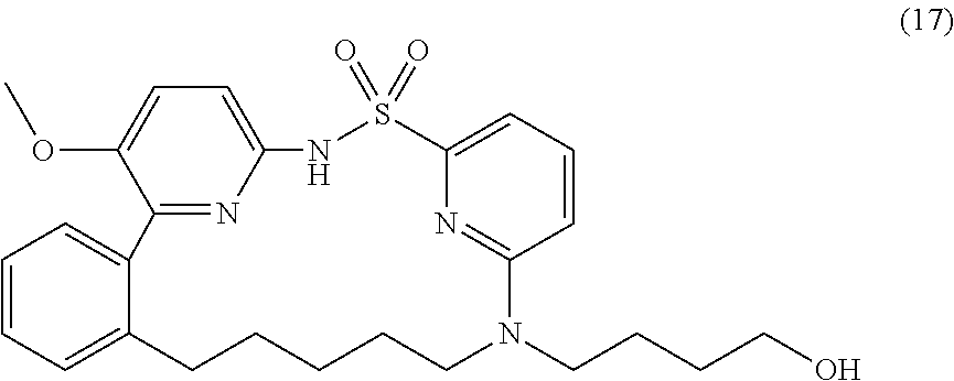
C1=CC=C2C(=C1)C1=NC(=CC=C1OC)NS(=O)(=O)C1=CC=CC(=N1)N(CCCCO)CCCCC2
